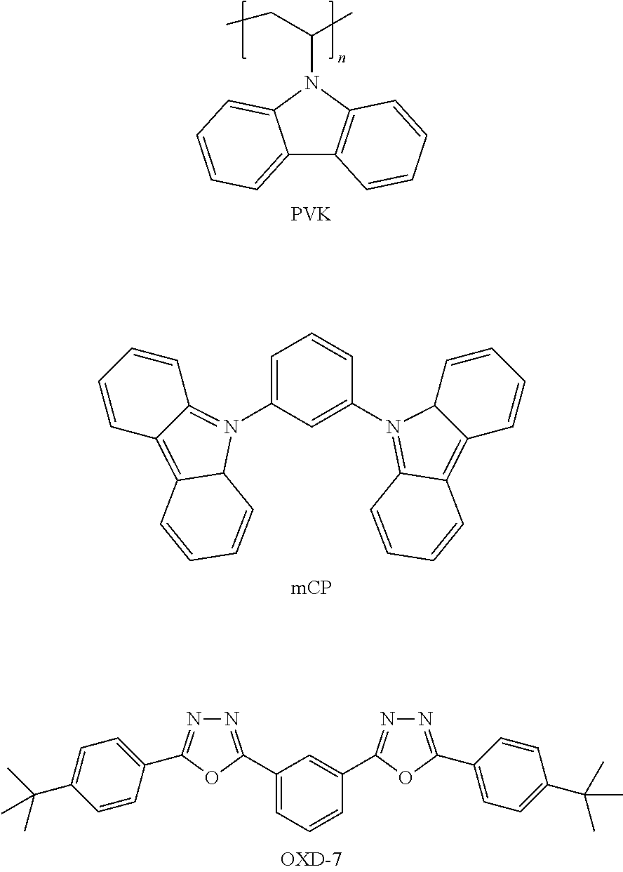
C12=CC=CC=C1N(C(C)CC)C1=C2C=CC=C1.[PVK].C1=CC=CC2=C3C(C=CC=C3)N(C3=CC=CC(N4=C5C(=C6C=CC=CC64)C=CC=C5)=C3)=C12.N1=C(C2=CC=CC(C3=NN=C(C4=CC=C(C(C)(C)C)C=C4)O3)=C2)OC(C2=CC=C(C(C)(C)C)C=C2)=N1
